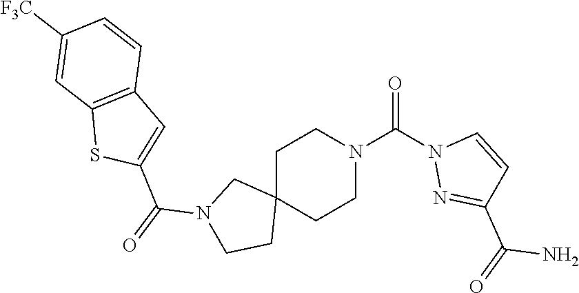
C1C2(CCN(C(N3N=C(C(=O)N)C=C3)=O)C1)CN(C(C1=CC3=C(S1)C=C([F3C])C=C3)=O)CC2
